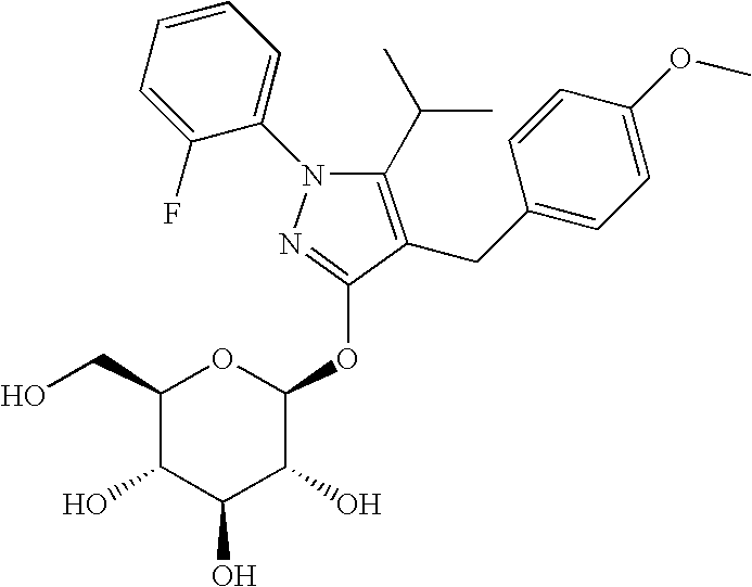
C1(C(C)C)=C(CC2=CC=C(OC)C=C2)C(OC2OC(CO)C(O)C(O)C2O)=NN1C1=CC=CC=C1F
